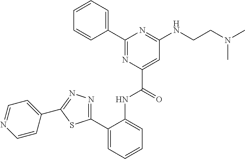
C1=CC=CC(C2=NC(C(=O)NC3=CC=CC=C3C3=NN=C(C4=CC=NC=C4)S3)=CC(NCCN(C)C)=N2)=C1
